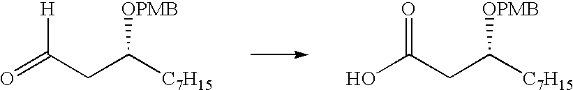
C(=O)([H])CC([C7H15])[OPMB].C(O)(=O)CC([C7H15])[OPMB]
